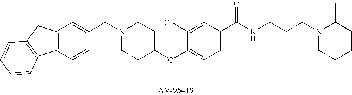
C1(CN2CCC(OC3=CC=C(C(NCCCN4CCCCC4C)=O)C=C3Cl)CC2)=CC2=C(C=C1)C1=C(C2)C=CC=C1
